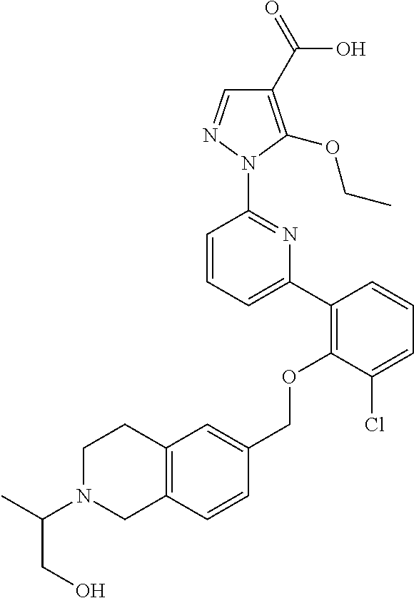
C1(C2=C(OCC3=CC4=C(C=C3)CN(C(C)CO)CC4)C(Cl)=CC=C2)=CC=CC(N2N=CC(C(=O)O)=C2OCC)=N1
